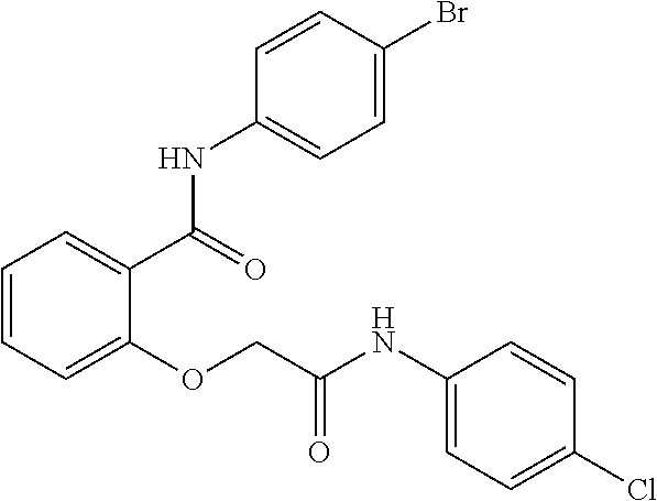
C1=CC=C(OCC(NC2=CC=C(Cl)C=C2)=O)C(C(=O)NC2=CC=C(Br)C=C2)=C1
